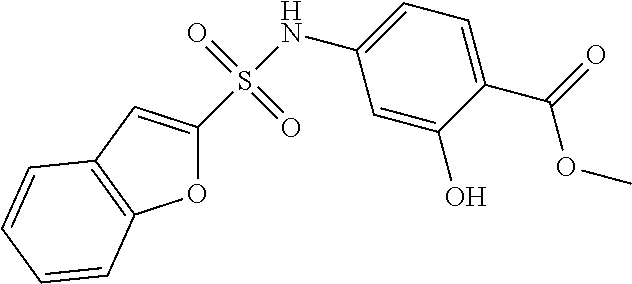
C1(S(NC2=CC=C(C(=O)OC)C(O)=C2)(=O)=O)=CC2=C(O1)C=CC=C2
